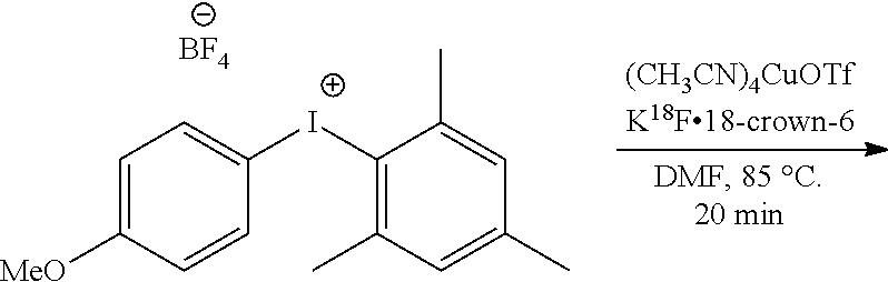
C1=C([MeO])C=CC([I+]C2=C(C)C=C(C)C=C2C)=C1.[BF4]
